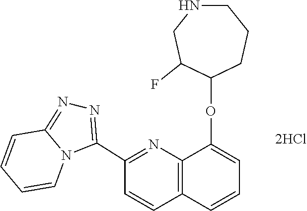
C12=NN=C(C3=NC4=C(C=C3)C=CC=C4OC3C(F)CNCCC3)N1C=CC=C2
